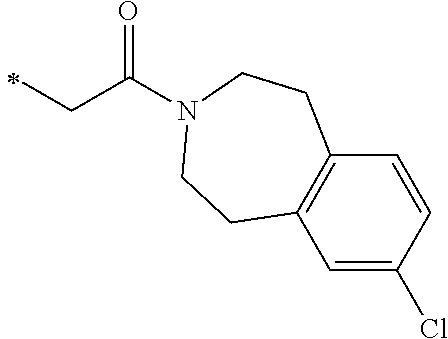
C(C(N1CCC2=C(CC1)C=CC(Cl)=C2)=O)C
